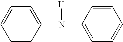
C1=CC(N([H])C2=CC=CC=C2)=CC=C1
